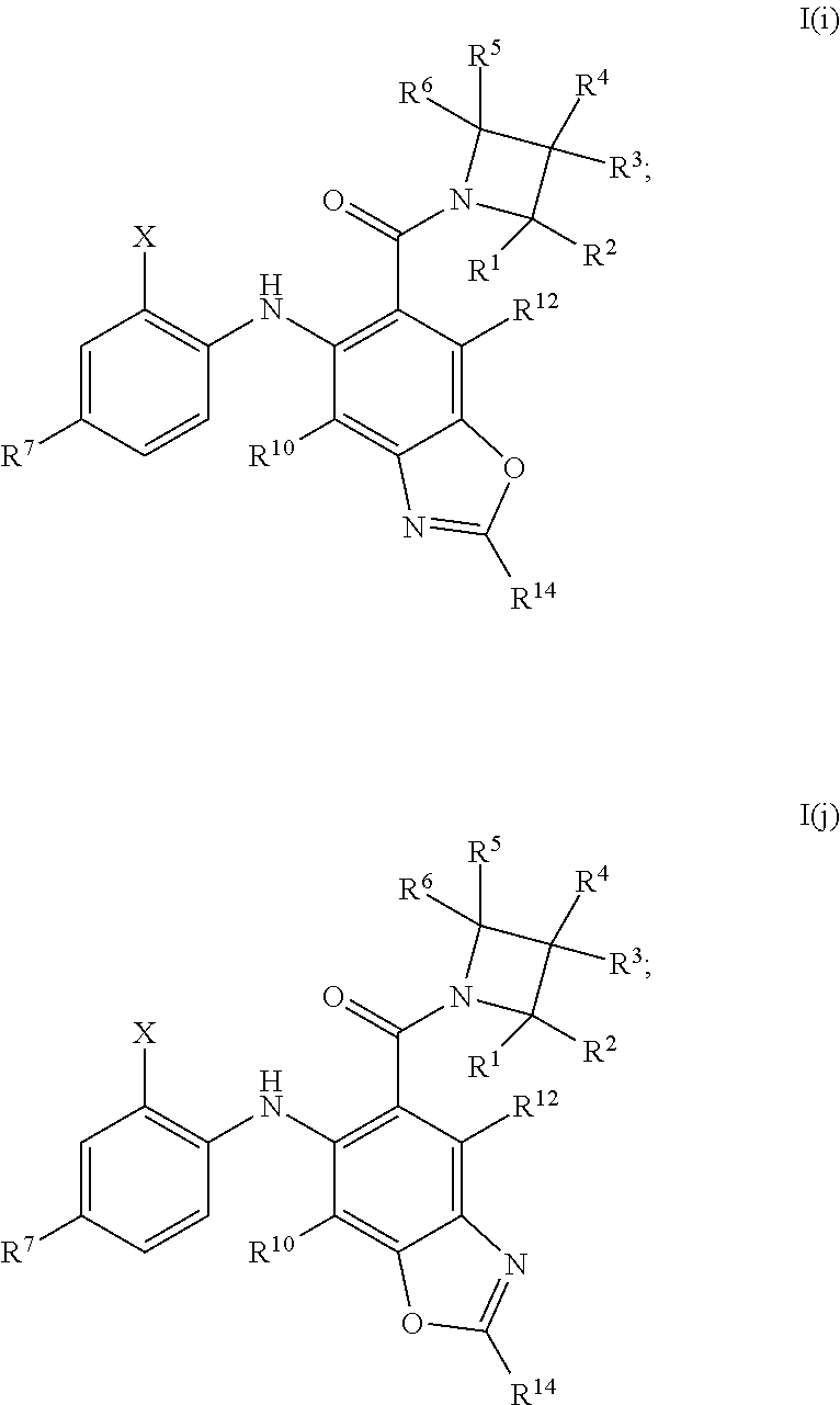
C1=C([R7])C=CC(NC2=C(C(N3C([R2])([R1])C([R4])([R3])C3([R5])[R6])=O)C([R12])=C3C(=C2[R10])N=C([R14])O3)=C1[X].C1=C([R7])C=CC(NC2=C(C(N3C([R2])([R1])C([R4])([R3])C3([R5])[R6])=O)C([R12])=C3C(=C2[R10])OC([R14])=N3)=C1[X]
